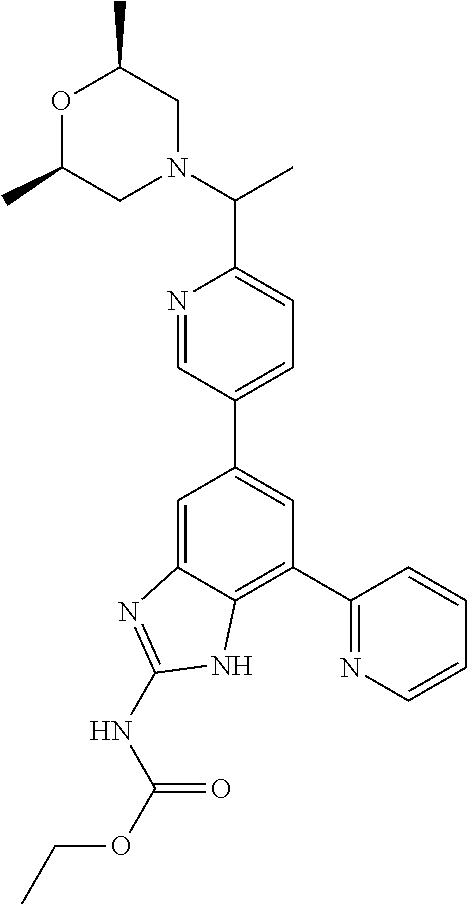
C1=C2C(=C(C3=NC=CC=C3)C=C1C1=CC=C(C(N3CC(C)OC(C)C3)C)N=C1)NC(NC(OCC)=O)=N2
